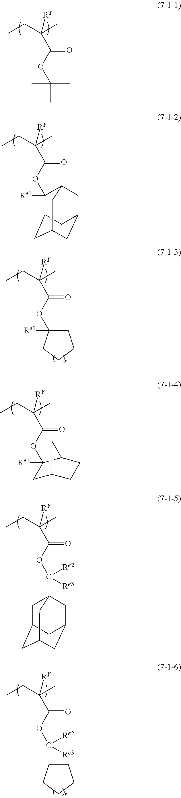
CCC(C)(C(OC(C)(C)C)=O)[RY].CCC(C)(C(OC1([Re1])C2CC3CC(CC1C3)C2)=O)[RY].CCC(C)(C(OC1([Re1])CCCC1)=O)[RY].CCC(C)(C(OC1([Re1])CC2CCC1C2)=O)[RY].CCC(C)(C(OC([Re2])([Re3])C12CC3CC(CC(C1)C3)C2)=O)[RY].CCC(C)(C(OC(C1CCCC1)([Re2])[Re3])=O)[RY]
